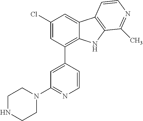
C1NCCN(C2=NC=CC(C3=C4C(=CC(Cl)=C3)C3=C(N4)C(C)=NC=C3)=C2)C1
